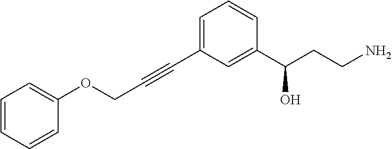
C1=CC=CC=C1OCC#CC1=CC=CC(C(CCN)O)=C1
